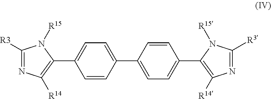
C1(C2=CC=C(C3=C([R14])N=C([R3])N3[R15])C=C2)=CC=C(C2=C([R14])N=C([R3])N2[R15])C=C1
